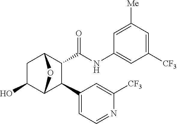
OC1CC2C(C(NC3=CC([CF3])=CC([Me])=C3)=O)C(C3=CC=NC([CF3])=C3)C1O2
